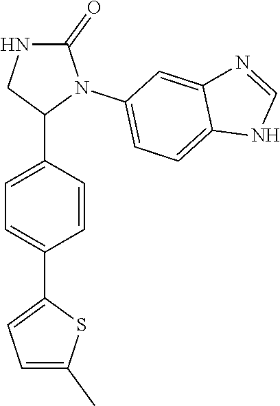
C1=C(C2N(C3=CC=C4C(=C3)N=CN4)C(=O)NC2)C=CC(C2=CC=C(C)S2)=C1
